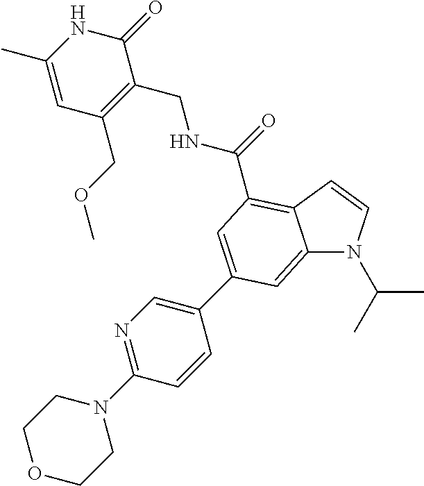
C12=CC(C3=CN=C(N4CCOCC4)C=C3)=CC(C(=O)NCC3=C(COC)C=C(C)NC3=O)=C1C=CN2C(C)C
